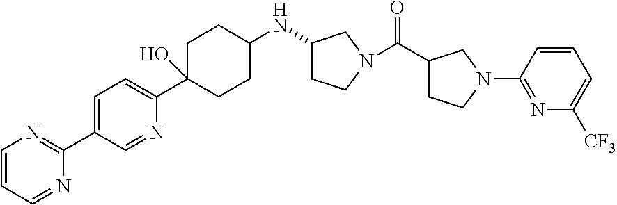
C1=C(C2=NC=CC=N2)C=NC(C2(O)CCC(NC3CCN(C(=O)C4CCN(C5=NC([CF3])=CC=C5)C4)C3)CC2)=C1
